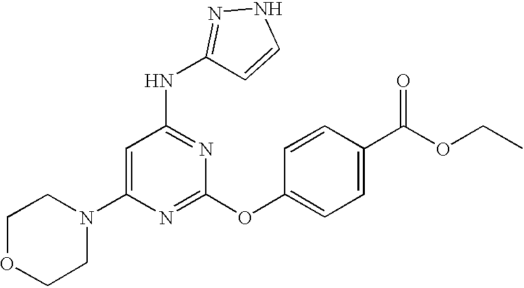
C1(N2CCOCC2)=CC(NC2=NNC=C2)=NC(OC2=CC=C(C(OCC)=O)C=C2)=N1
